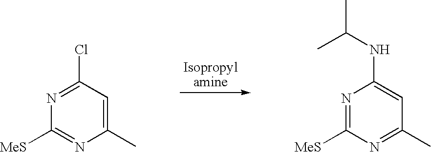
[Isopropylamine].N1=C(Cl)C=C(C)N=C1[MeS].N1=C([MeS])N=C(C)C=C1NC(C)C
